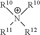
[R10][N+]([R11])([R10])[R12]
